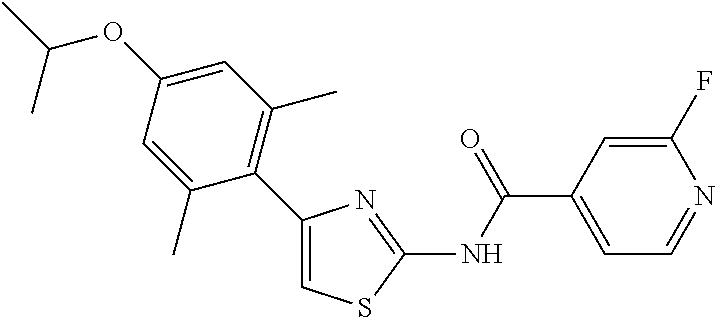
C1(C2=C(C)C=C(OC(C)C)C=C2C)=CSC(NC(C2=CC=NC(F)=C2)=O)=N1
